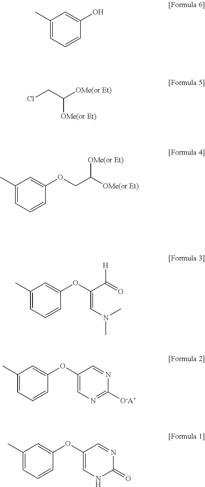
C1(C)=CC=CC(O)=C1.ClCC([OMe(or Et)])[OMe(or Et)].C1(C)=CC=CC(OC(=CN(C)C)C(=O)[H])=C1.C1(C)=CC=CC(OC2=CN=C([O-A+])N=C2)=C1.C1(C)=CC=CC(OC2=CNC(=O)N=C2)=C1.C1(C)=CC=CC(OCC([OMe(or Et)])[OMe(or Et)])=C1
